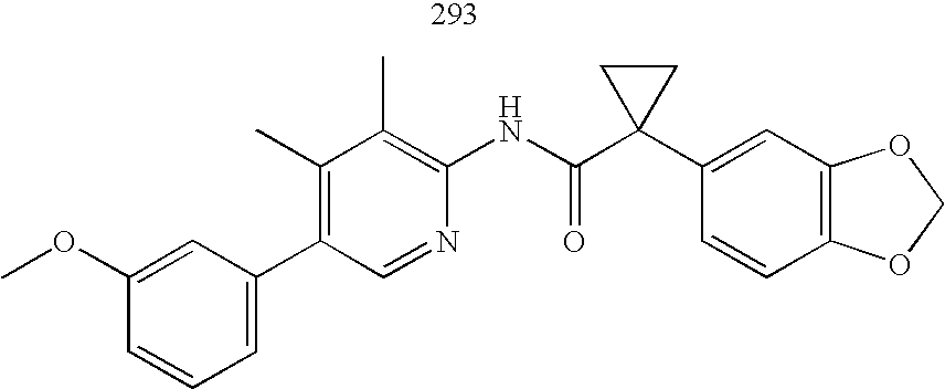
C1(C2=CC=CC(OC)=C2)=C(C)C(C)=C(NC(C2(C3=CC4=C(C=C3)OCO4)CC2)=O)N=C1
